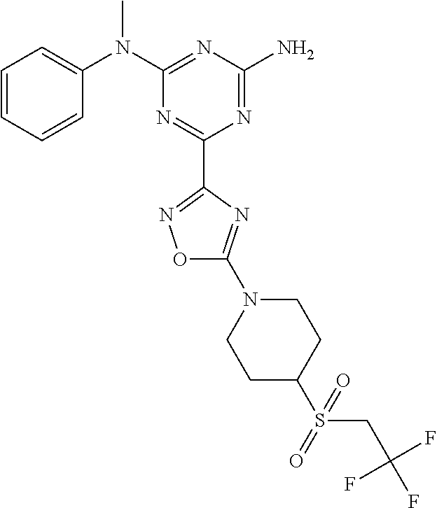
C1=CC=CC(N(C2=NC(N)=NC(C3=NOC(N4CCC(S(CC(F)(F)F)(=O)=O)CC4)=N3)=N2)C)=C1
